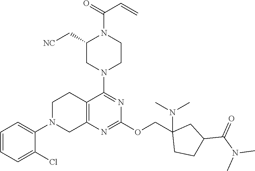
C1=CC=C(Cl)C(N2CC3=C(CC2)C(N2CCN(C(=O)C=C)C(C[NC])C2)=NC(OCC2(N(C)C)CCC(C(N(C)C)=O)C2)=N3)=C1
